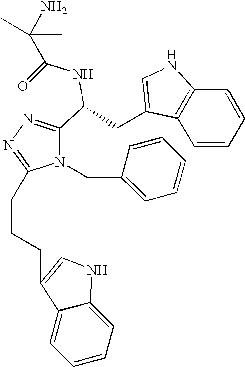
N1(CC2=CC=CC=C2)C(CCCC2=CNC3=CC=CC=C32)=NN=C1C(CC1=CNC2=C1C=CC=C2)NC(C(C)(C)N)=O
